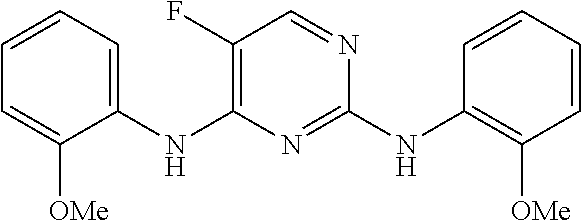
C1=CC=C(NC2=C(F)C=NC(NC3=C([OMe])C=CC=C3)=N2)C([OMe])=C1
